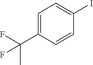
C1=C(C(F)(C)F)C=CC(I)=C1
